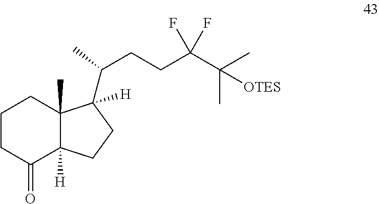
C1CC(=O)C2([H])C(C)(C1)C([H])(C(CCC(C(C)(C)[OTES])(F)F)C)CC2
